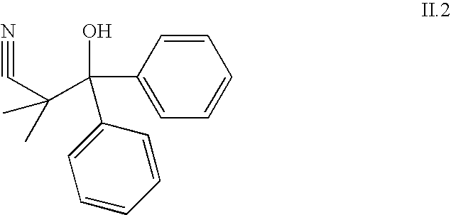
C1=CC(C(O)(C2=CC=CC=C2)C(C#N)(C)C)=CC=C1
